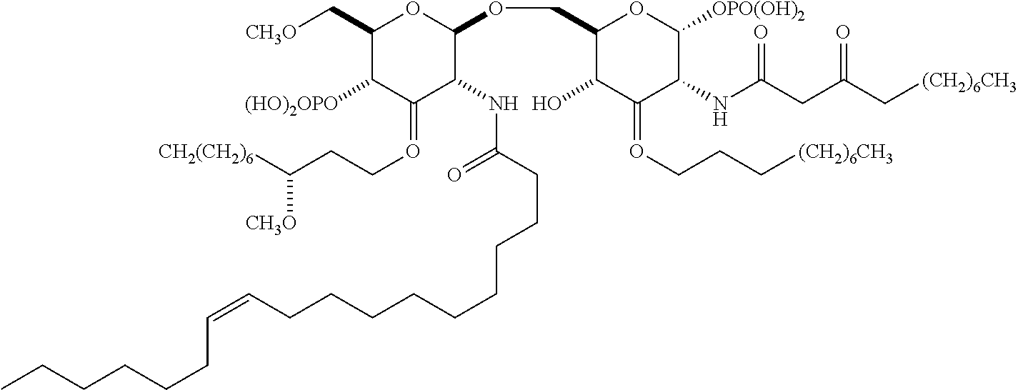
C1(C[CH3O])C([(HO)2OPO])C(=OCCC([CH2(CH2)6])[CH3O])C(NC(=O)CCCCCCCCCC=CCCCCCC)C(OCC2C(O)C(=OCCC[(CH2)6CH3])C(NC(=O)CC(C[(CH2)6CH3])=O)C([OPO(OH)2])O2)O1
